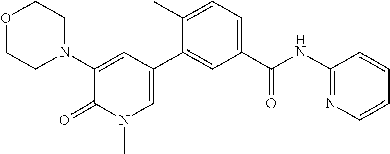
O1CCN(C2=CC(C3=CC(C(NC4=NC=CC=C4)=O)=CC=C3C)=CN(C)C2=O)CC1
